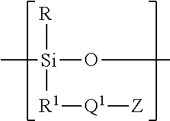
[R][Si]([R1][Q1][Z])(OC)C
